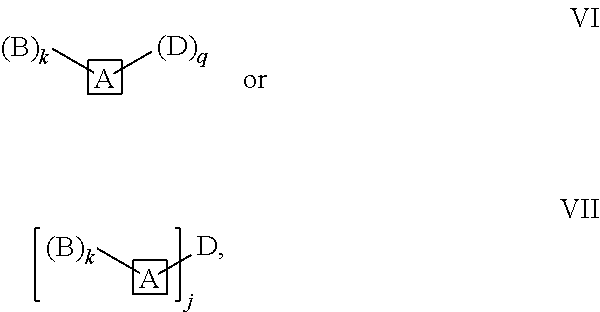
[(B)k][A][(D)q].[(B)k][A][D]
